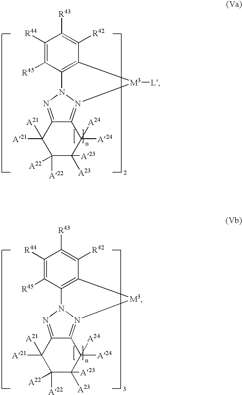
C1([R44])=C([R45])C2=C(C([R42])=C1[R43])[M3]([L])N1=C3C(=NN21)C([A21])([A21])C([A22])([A22])C([A23])([A23])C3([A24])[A24].C1([R44])=C([R45])C2=C(C([R42])=C1[R43])[M3]N1=C3C(=NN21)C([A21])([A21])C([A22])([A22])C([A23])([A23])C3([A24])[A24]
